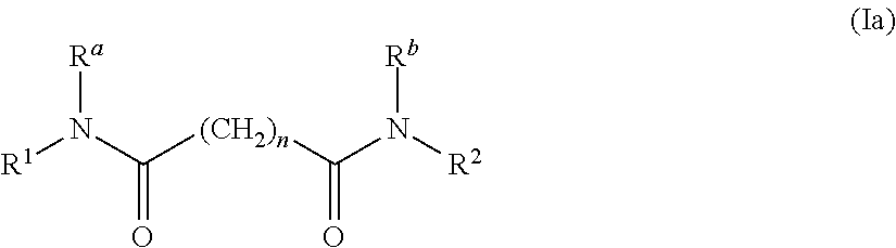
[Ra]N(C([(CH2)n]C(N([R2])[Rb])=O)=O)[R1]
